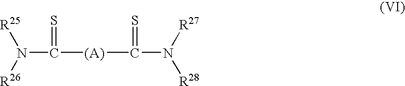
N(C(=S)[(A)]C(N([R27])[R28])=S)([R25])[R26]
